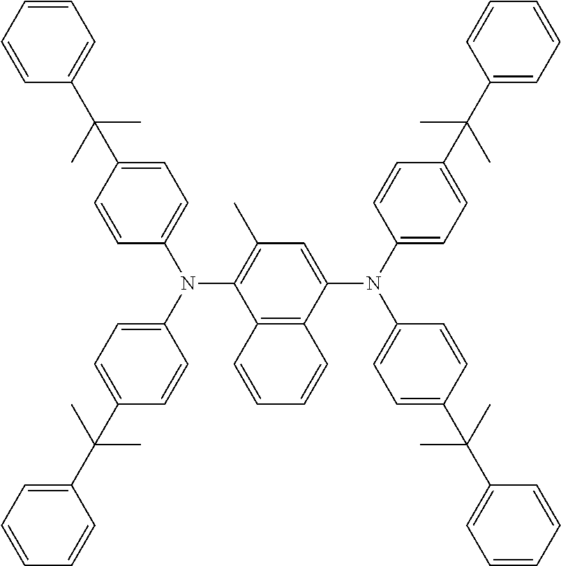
C12=C(C(N(C3=CC=C(C(C)(C)C4=CC=CC=C4)C=C3)C3=CC=C(C(C)(C)C4=CC=CC=C4)C=C3)=CC(C)=C1N(C1=CC=C(C(C)(C)C3=CC=CC=C3)C=C1)C1=CC=C(C(C)(C)C3=CC=CC=C3)C=C1)C=CC=C2
